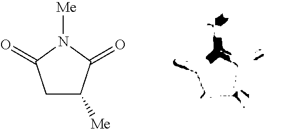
C1C([Me])C(=O)N([Me])C1=O
